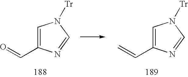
C1=C(C=O)N=CN1[Tr].C1=C(C=C)N=CN1[Tr]
